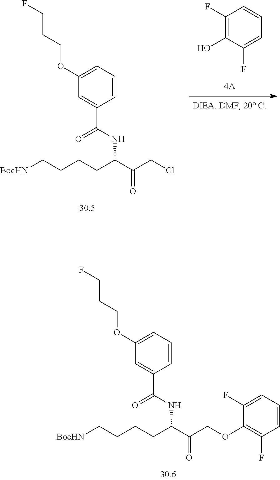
C(NC(C(COC1=C(F)C=CC=C1F)=O)CCCC[BocHN])(=O)C1=CC(OCCCF)=CC=C1.C1(F)=C(O)C(F)=CC=C1.C(NC(C(CCl)=O)CCCC[BocHN])(=O)C1=CC(OCCCF)=CC=C1
